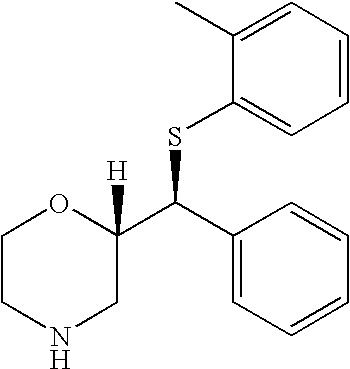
C1CNCC(C(SC2=CC=CC=C2C)C2=CC=CC=C2)([H])O1
